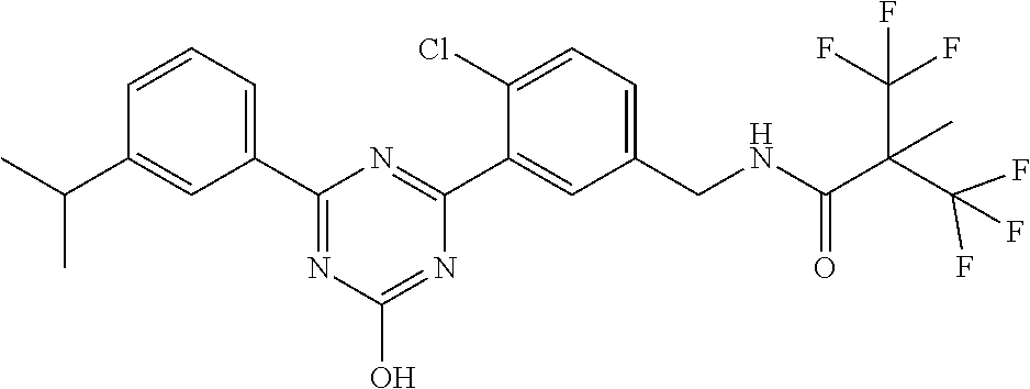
C1(C2=NC(O)=NC(C3=CC(CNC(=O)C(C(F)(F)F)(C)C(F)(F)F)=CC=C3Cl)=N2)=CC=CC(C(C)C)=C1
